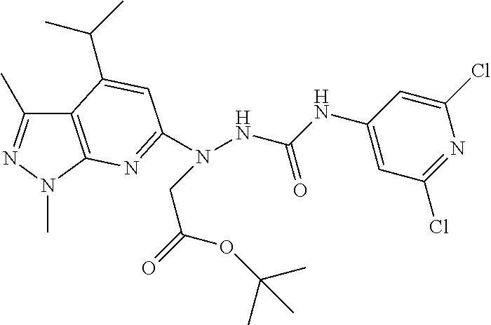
C12=C(N(C)N=C1C)N=C(N(NC(NC1=CC(Cl)=NC(Cl)=C1)=O)CC(=O)OC(C)(C)C)C=C2C(C)C
